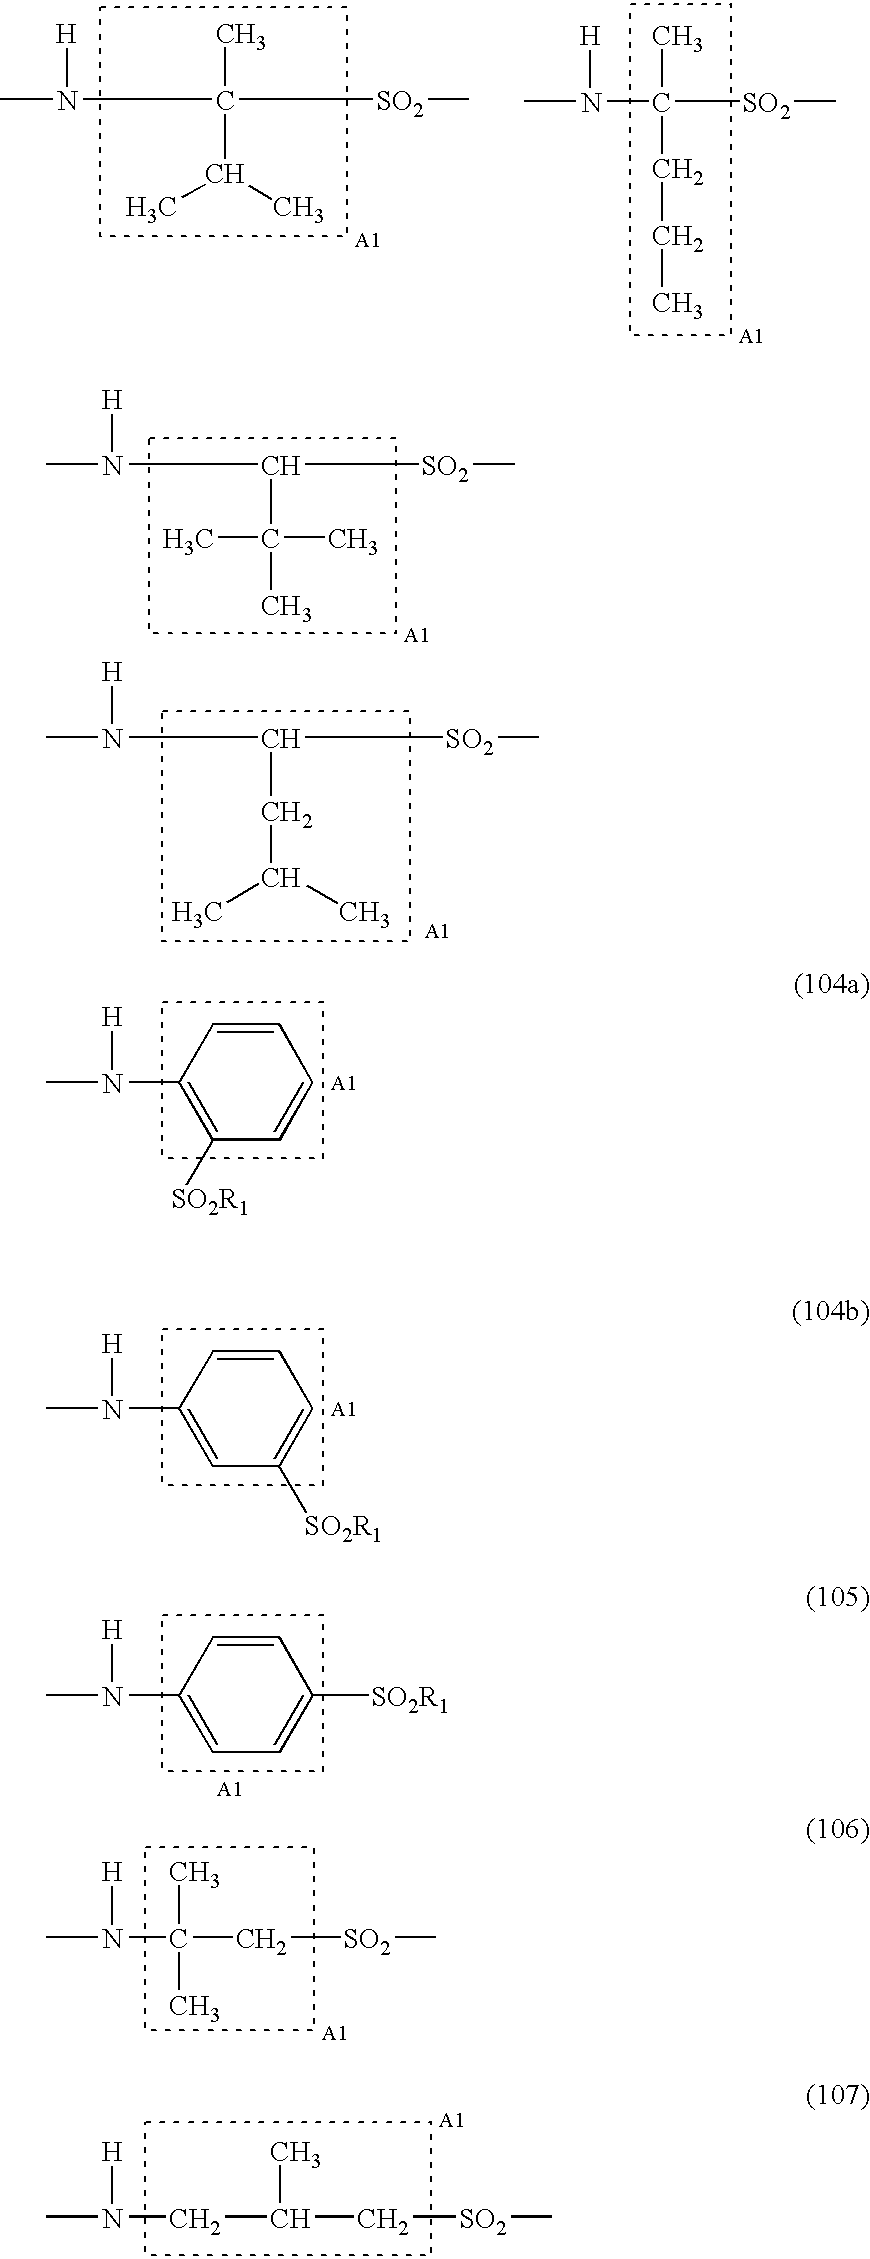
CN([H])C([SO2]C)(C(C)C)C.CN([H])C([SO2]C)(CCC)C.CN([H])C([SO2]C)C(C)(C)C.CN([H])C(C[SO2]C)(C)C.CN([H])CC(C[SO2]C)C.C1=CC(N(C)[H])=C([SO2R1])C=C1.C1=CC(N(C)[H])=CC([SO2R1])=C1.C1=CC(N(C)[H])=CC=C1[SO2R1].CN([H])C([SO2]C)CC(C)C
